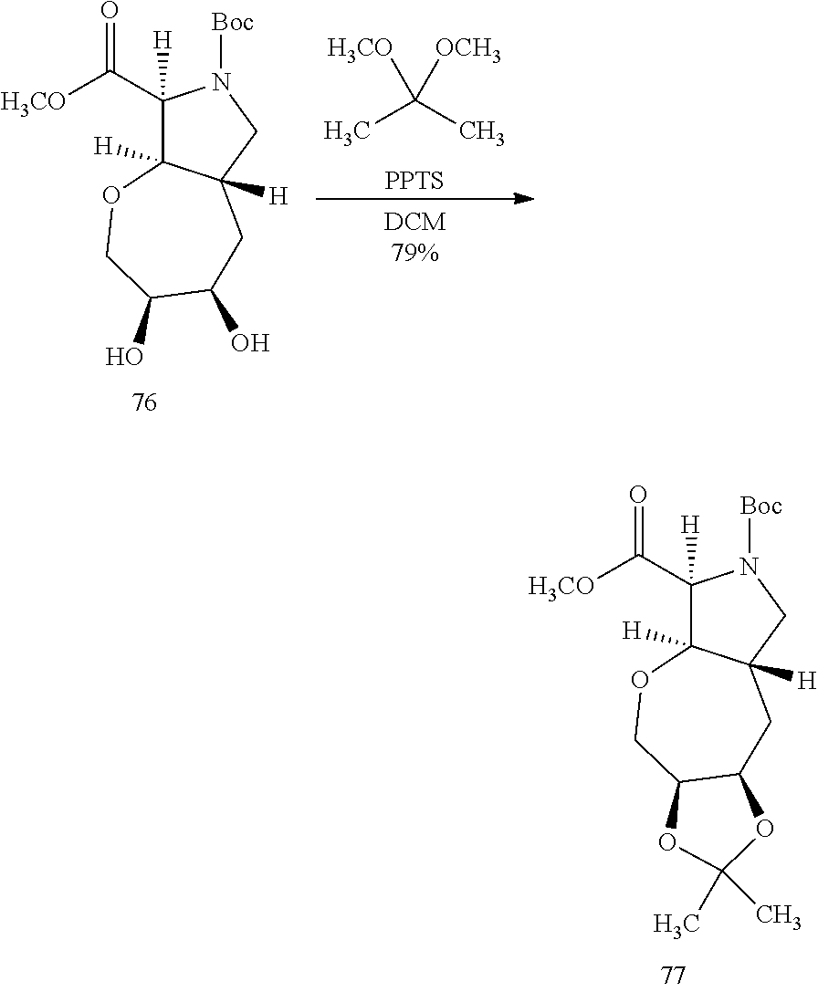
C1(C([H3CO])=O)([H])C2([H])C([H])(CN1[Boc])CC(O)C(O)CO2.CC(C)([OCH3])[H3CO].[PPTS].C1(C([H3CO])=O)([H])C2([H])C([H])(CN1[Boc])CC1C(CO2)OC(C)(C)O1
